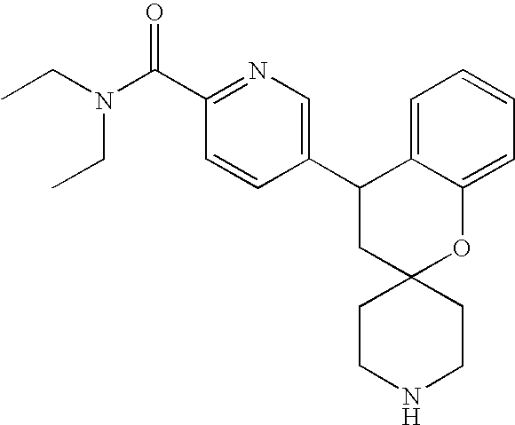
C1(C2CC3(OC4=CC=CC=C24)CCNCC3)=CN=C(C(N(CC)CC)=O)C=C1
